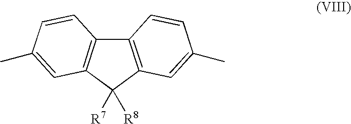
C12=C(C([R7])([R8])C3=C1C=CC(C)=C3)C=C(C)C=C2
